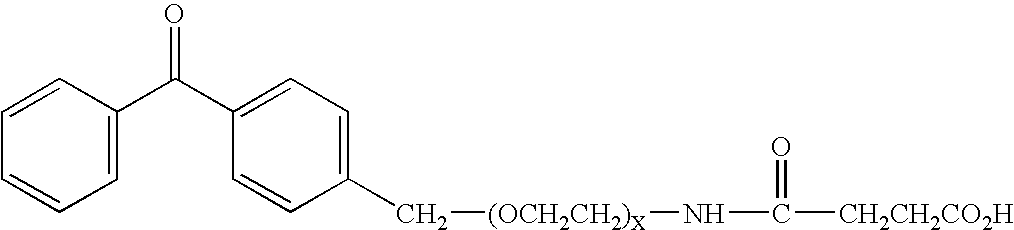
C1=C(C(C2=CC=C(C[(OCH2CH2)X]NC([CH2CH2CO2H])=O)C=C2)=O)C=CC=C1
